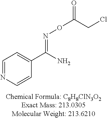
C1=NC=CC(C(N)=NOC(CCl)=O)=C1
